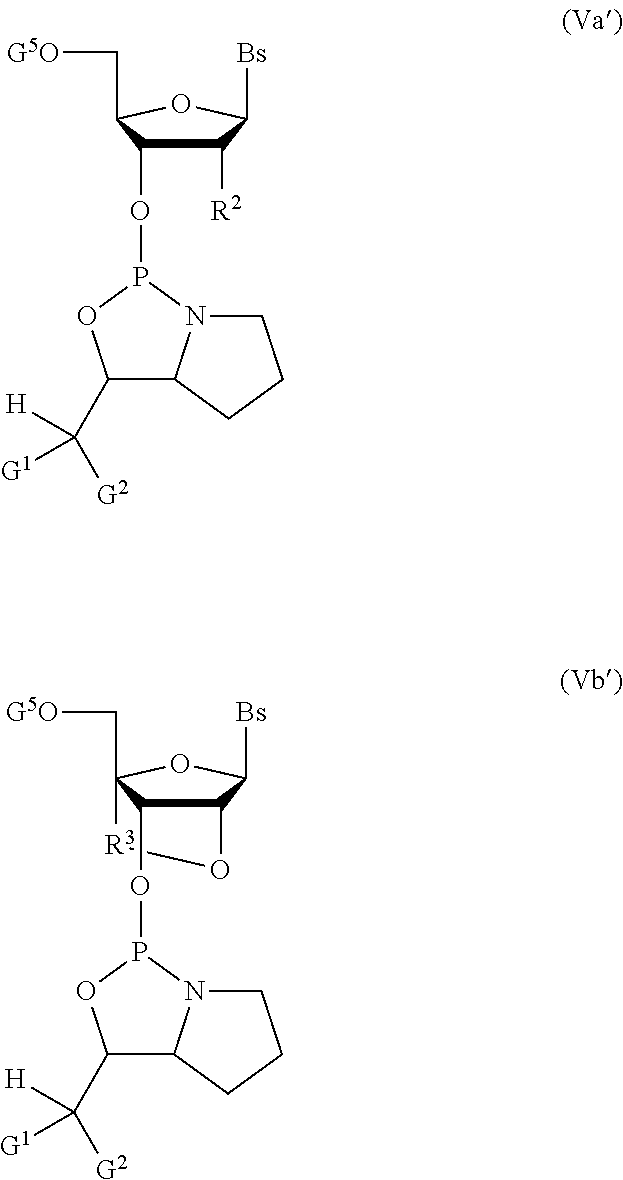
C1([R2])C(OP2OC(C([G2])([H])[G1])C3N2CCC3)C(C[G5O])OC1[Bs].C12C(OP3OC(C([G2])([H])[G1])C4N3CCC4)C(C[G5O])(OC1[Bs])[R3]O2
